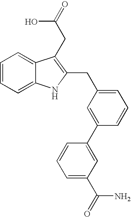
C1=CC=C2C(=C1)C(CC(=O)O)=C(CC1=CC=CC(C3=CC(C(=O)N)=CC=C3)=C1)N2
